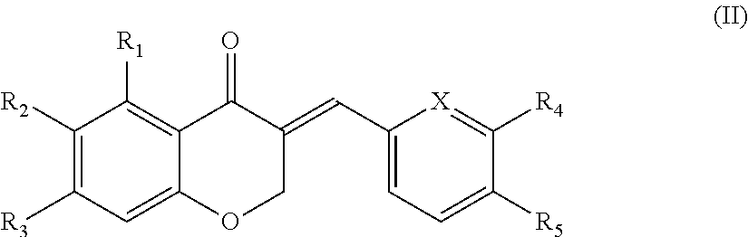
C1([R2])=C([R3])C=C2C(=C1[R1])C(=O)C(=CC1=CC=C([R5])C([R4])=[X]1)CO2
